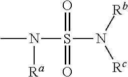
CN(S(N([Rb])[Rc])(=O)=O)[Ra]
